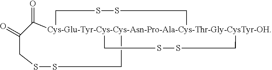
C1SSC[Cys-Glu-Tyr-Cys-Cys-Asn-Pro-Ala-Cys-Thr-Gly-CysTyr-OH]23(C(=O)C1=O)(CSSC2)CSSC3
